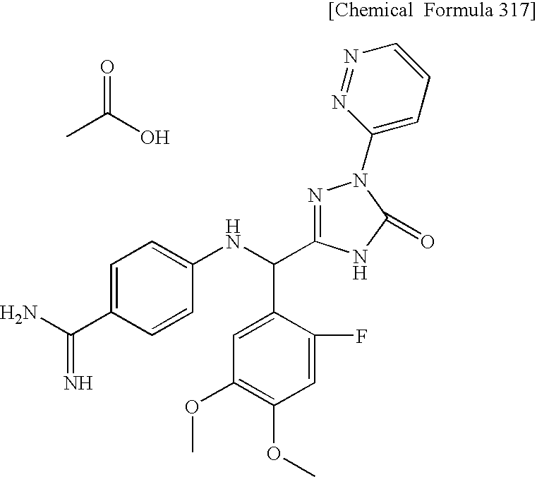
CC(O)=O.NC(C1=CC=C(NC(C2=CC(OC)=C(OC)C=C2F)C2=NN(C3=CC=CN=N3)C(=O)N2)C=C1)=N
